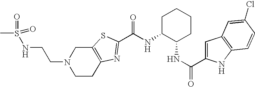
N(C1C(NC(=O)C2=CC3=C(N2)C=CC(Cl)=C3)CCCC1)C(=O)C1=NC2=C(CN(CCNS(C)(=O)=O)CC2)S1
